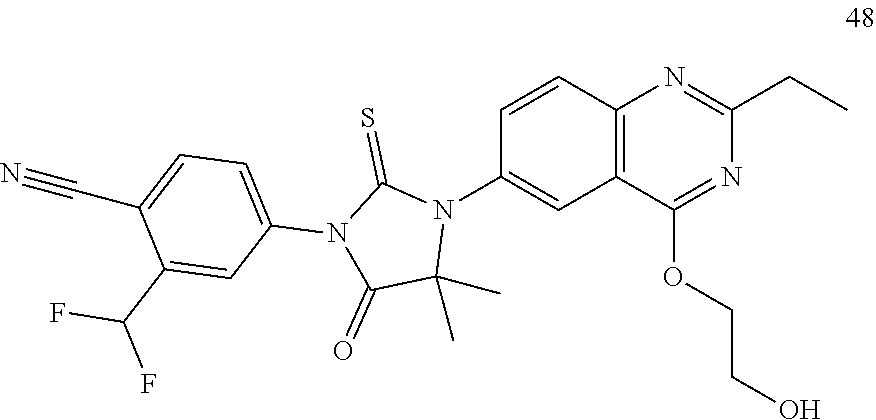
C12=C(C(OCCO)=NC(CC)=N1)C=C(N1C(=S)N(C3=CC=C(C#N)C(C(F)F)=C3)C(=O)C1(C)C)C=C2
